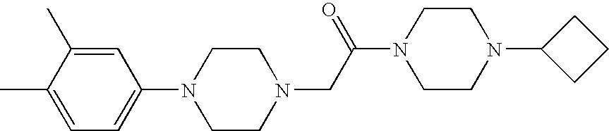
N1(CC(N2CCN(C3CCC3)CC2)=O)CCN(C2=CC=C(C)C(C)=C2)CC1
